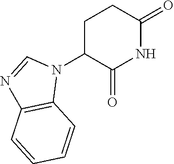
C1(=O)NC(=O)C(N2C=NC3=C2C=CC=C3)CC1
